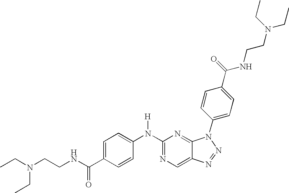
C1(N(C2=CC=C(C(NCCN(CC)CC)=O)C=C2)[H])=NC=C2C(=N1)N(C1=CC=C(C(=O)NCCN(CC)CC)C=C1)N=N2
